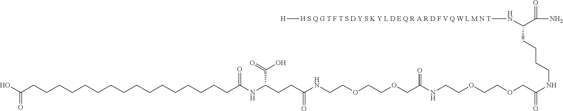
C(COCCOCCNC(CCC(NC(CCCCCCCCCCCCCCCCC(O)=O)=O)C(O)=O)=O)(=O)NCCOCCOCC(=O)NCCCCC(N[H S Q G T F T S D Y S K Y L D E Q R A R D F V Q W L M N T][H])C(=O)N
